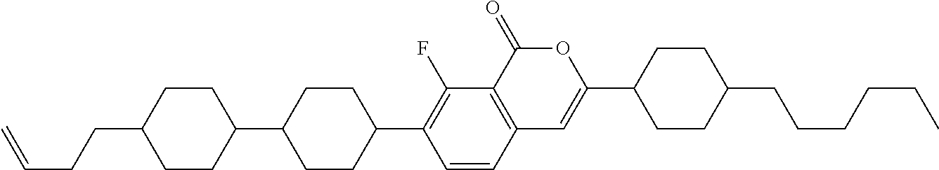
C12=C(C(=O)OC(C3CCC(CCCCCC)CC3)=C1)C(F)=C(C1CCC(C3CCC(CCC=C)CC3)CC1)C=C2
